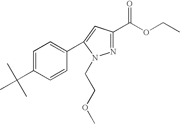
C1=C(C(C)(C)C)C=CC(C2=CC(C(OCC)=O)=NN2CCOC)=C1
